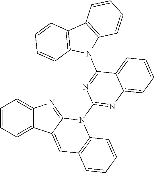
C1=CC=C2C(=C1)N=C1C2=CC2=C(N1C1=NC3=CC=CC=C3C(N3C4=C(C5=C3C=CC=C5)C=CC=C4)=N1)C=CC=C2
